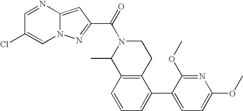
C1=NC2=CC(C(=O)N3C(C)C4=C(CC3)C(C3=CC=C(OC)N=C3OC)=CC=C4)=NN2C=C1Cl
